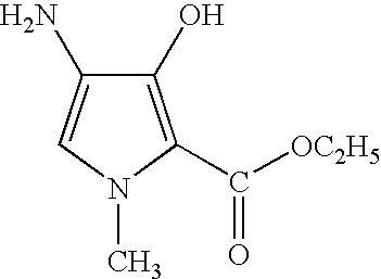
C1(O)=C(C([OC2H5])=O)N(C)C=C1N
